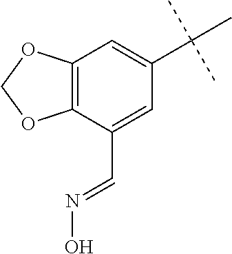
C12=C(C(C=NO)=CC(C(C)(C)C)=C1)OCO2
